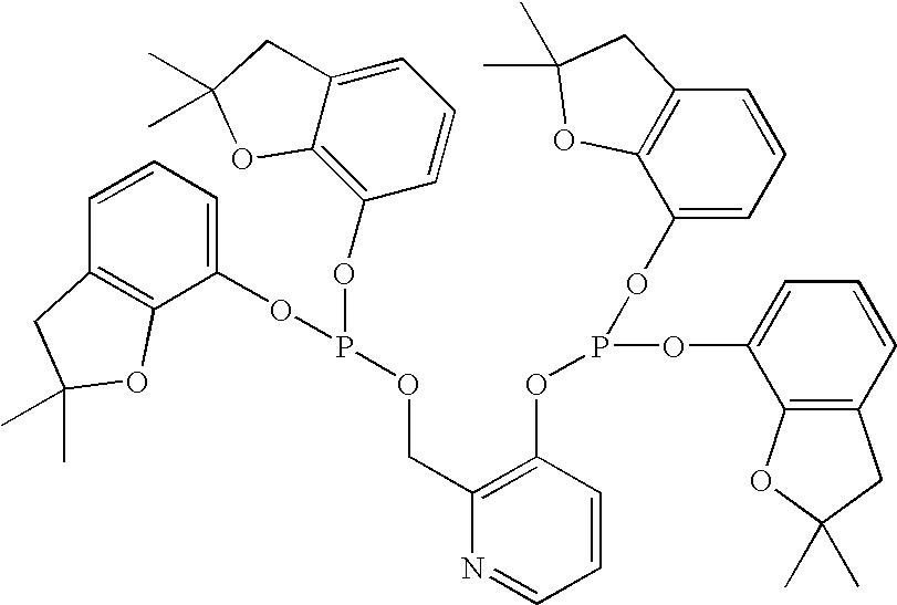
C1=CC=C(OP(OC2=C3C(=CC=C2)CC(C)(C)O3)OCC2=C(OP(OC3=CC=CC4=C3OC(C)(C)C4)OC3=CC=CC4=C3OC(C)(C)C4)C=CC=N2)C2=C1CC(C)(C)O2
